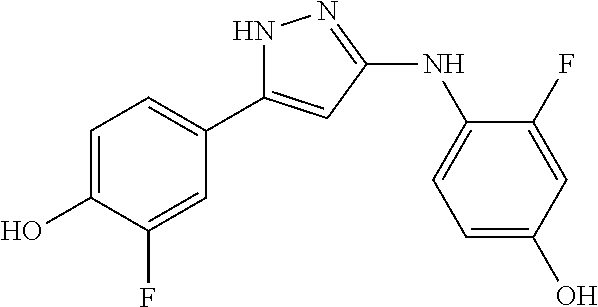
N1C(C2=CC=C(O)C(F)=C2)=CC(NC2=CC=C(O)C=C2F)=N1
